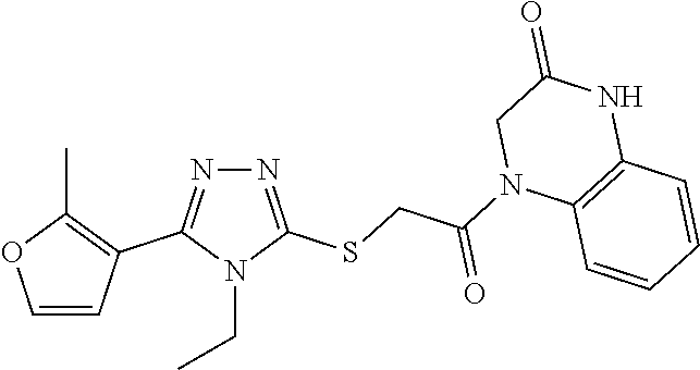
N1=C(SCC(N2C3=C(NC(=O)C2)C=CC=C3)=O)N(CC)C(C2=C(C)OC=C2)=N1
